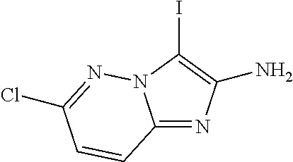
IC1=C(N)N=C2N1N=C(Cl)C=C2
